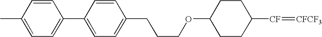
C1(CCCOC2CCC([CF]=[CFCF3])CC2)=CC=C(C2=CC=C(C)C=C2)C=C1
